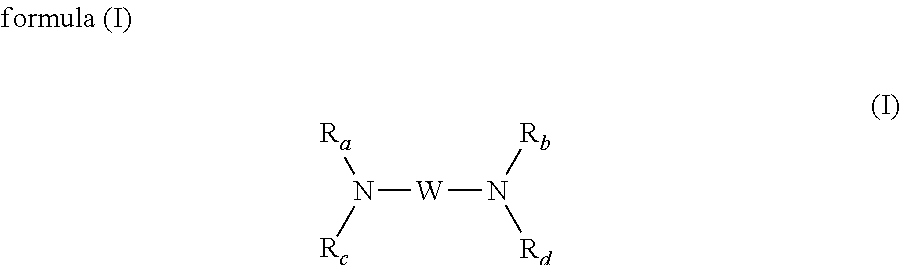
N([W]N([Rb])[Rd])([Ra])[Rc]
